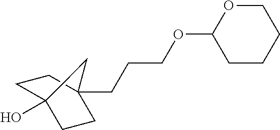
OC12CCC(CCCOC3CCCCO3)(CC1)C2
